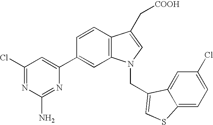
C1=CC2=C(C=C1C1=CC(Cl)=NC(N)=N1)N(CC1=CSC3=CC=C(Cl)C=C31)C=C2C[COOH]
